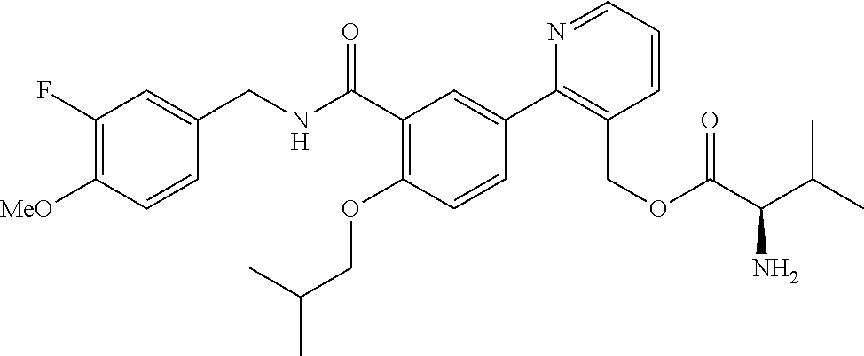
C1=CC([MeO])=C(F)C=C1CNC(C1=C(OCC(C)C)C=CC(C2=C(COC(C(C(C)C)N)=O)C=CC=N2)=C1)=O
